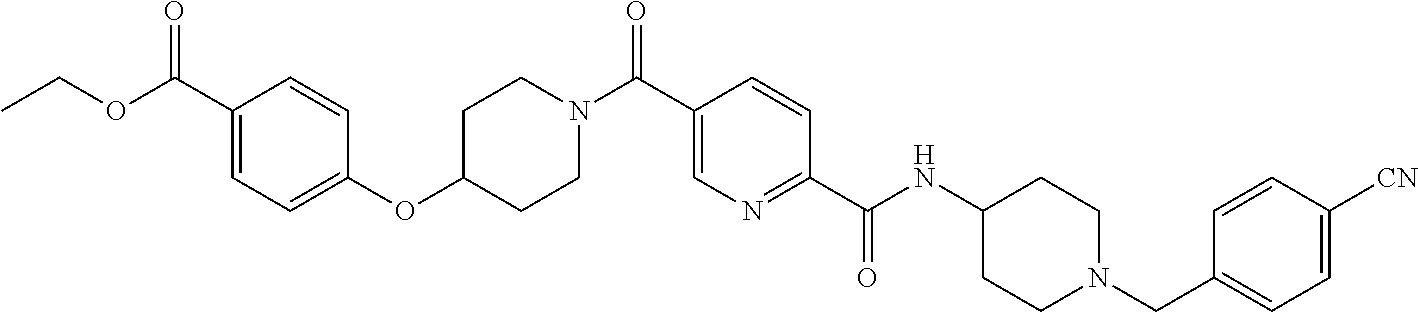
C1C(OC2=CC=C(C(OCC)=O)C=C2)CCN(C(C2=CN=C(C(NC3CCN(CC4=CC=C([CN])C=C4)CC3)=O)C=C2)=O)C1
